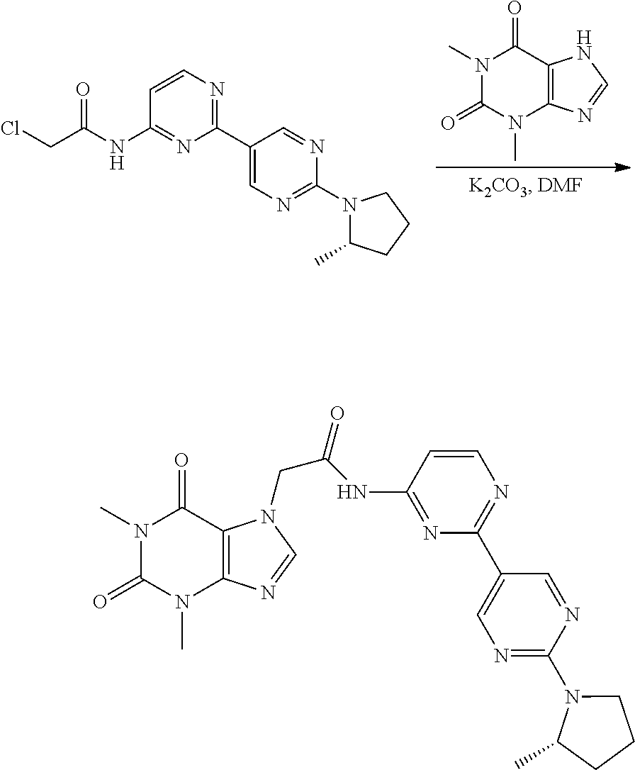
N1(C)C(=O)N(C)C2=C(C1=O)NC=N2.C1(C2=CN=C(N3C(C)CCC3)N=C2)=NC=CC(NC(CCl)=O)=N1.N1(C)C(=O)N(C)C2=C(C1=O)N(CC(NC1=NC(C3=CN=C(N4C(C)CCC4)N=C3)=NC=C1)=O)C=N2
